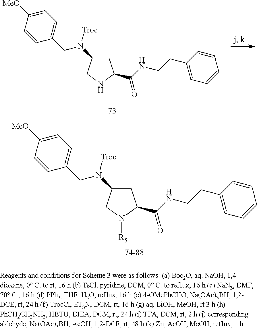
C1C(N(CC2=CC=C([MeO])C=C2)[Troc])CN([R5])C1C(NCCC1=CC=CC=C1)=O.C1C(N(CC2=CC=C([MeO])C=C2)[Troc])CNC1C(NCCC1=CC=CC=C1)=O
